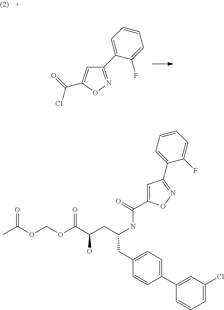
C1(C2=CC=CC=C2F)=NOC(C(Cl)=O)=C1.C1=C(C(NC(CC(O)C(=O)OCOC(C)=O)CC2=CC=C(C3=CC(Cl)=CC=C3)C=C2)=O)ON=C1C1=CC=CC=C1F
